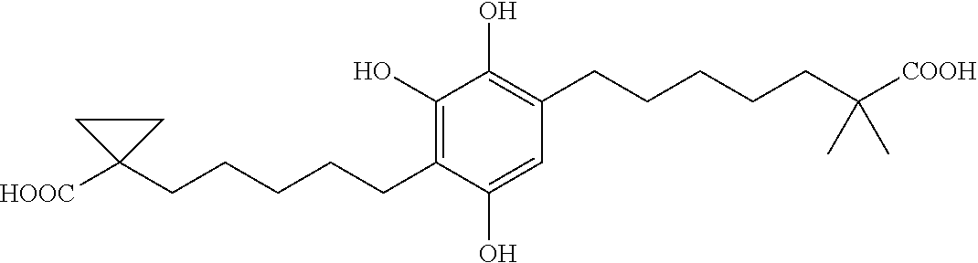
C1(O)=C(CCCCCC2([HOOC])CC2)C(O)=CC(CCCCCC(C)(C)[COOH])=C1O
